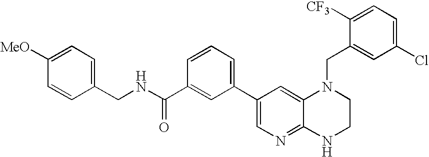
C1(C2=CC=CC(C(NCC3=CC=C([MeO])C=C3)=O)=C2)=CN=C2C(=C1)N(CC1=CC(Cl)=CC=C1[CF3])CCN2
